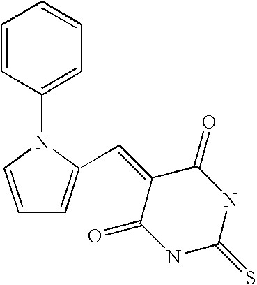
C1=CC(N2C=CC=C2C=C2C(=O)NC(=S)NC2=O)=CC=C1
